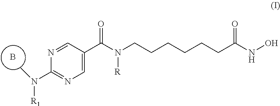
B.C1=C(C(N(CCCCCCC(NO)=O)[R])=O)C=NC(N(C)[R1])=N1
